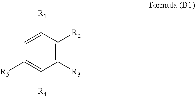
C1=C([R1])C([R2])=C([R3])C([R4])=C1[R5]
